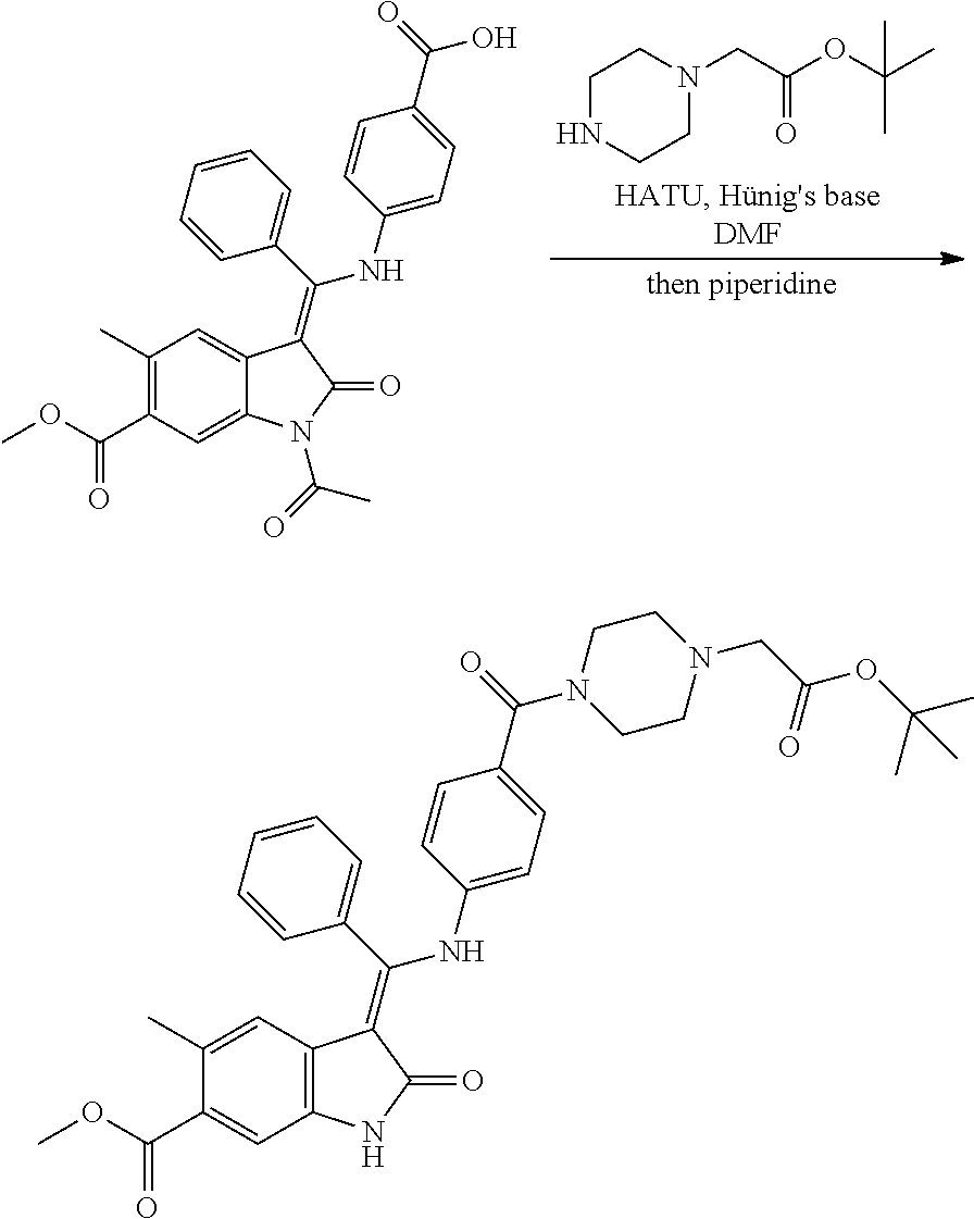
N1(CC(=O)OC(C)(C)C)CCNCC1.C1(C)=C(C(OC)=O)C=C2C(=C1)C(=C(C1=CC=CC=C1)NC1=CC=C(C(=O)O)C=C1)C(=O)N2C(=O)C.C1(C)=CC2=C(C=C1C(OC)=O)NC(=O)C2=C(C1=CC=CC=C1)NC1=CC=C(C(=O)N2CCN(CC(=O)OC(C)(C)C)CC2)C=C1
